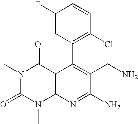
C1(C2=C(Cl)C=CC(F)=C2)=C(CN)C(N)=NC2=C1C(=O)N(C)C(=O)N2C
